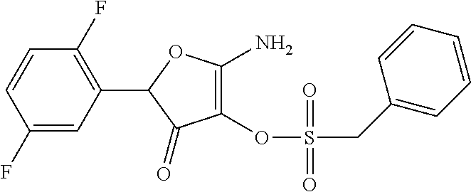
C1(F)=CC(C2C(=O)C(OS(CC3=CC=CC=C3)(=O)=O)=C(N)O2)=C(F)C=C1
